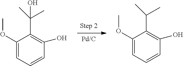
C1(OC)=CC=CC(O)=C1C(C)(O)C.[Pd/C].C1(OC)=CC=CC(O)=C1C(C)C
